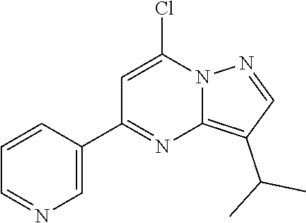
C1=C(C2=NC3=C(C(C)C)C=NN3C(Cl)=C2)C=CC=N1
